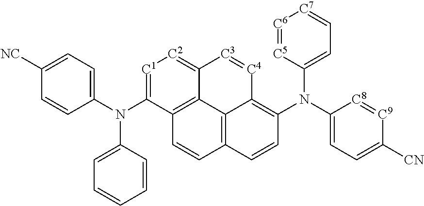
[C1]1=C(N(C2=CC=C([NC])C=C2)C2=CC=CC=C2)C2=C3C(=[C2]1)[C3]=[C4]C1=C(N(C4=CC=C([CN])[C9]=[C8]4)C4=CC=[C7][C6]=[C5]4)C=CC(=C31)C=C2
